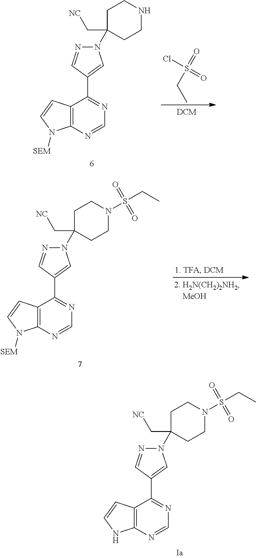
C12=C(N=CN=C1C1=CN(C3(C[NC])CCNCC3)N=C1)N([SEM])C=C2.S(CC)(=O)(Cl)=O.C12=C(N=CN=C1C1=CN(C3(C[NC])CCN(S(CC)(=O)=O)CC3)N=C1)N([SEM])C=C2.C12=C(N=CN=C1C1=CN(C3(C[NC])CCN(S(CC)(=O)=O)CC3)N=C1)NC=C2
